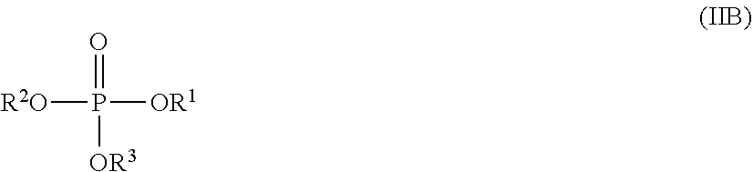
[R2O]P([OR1])(=O)[OR3]
